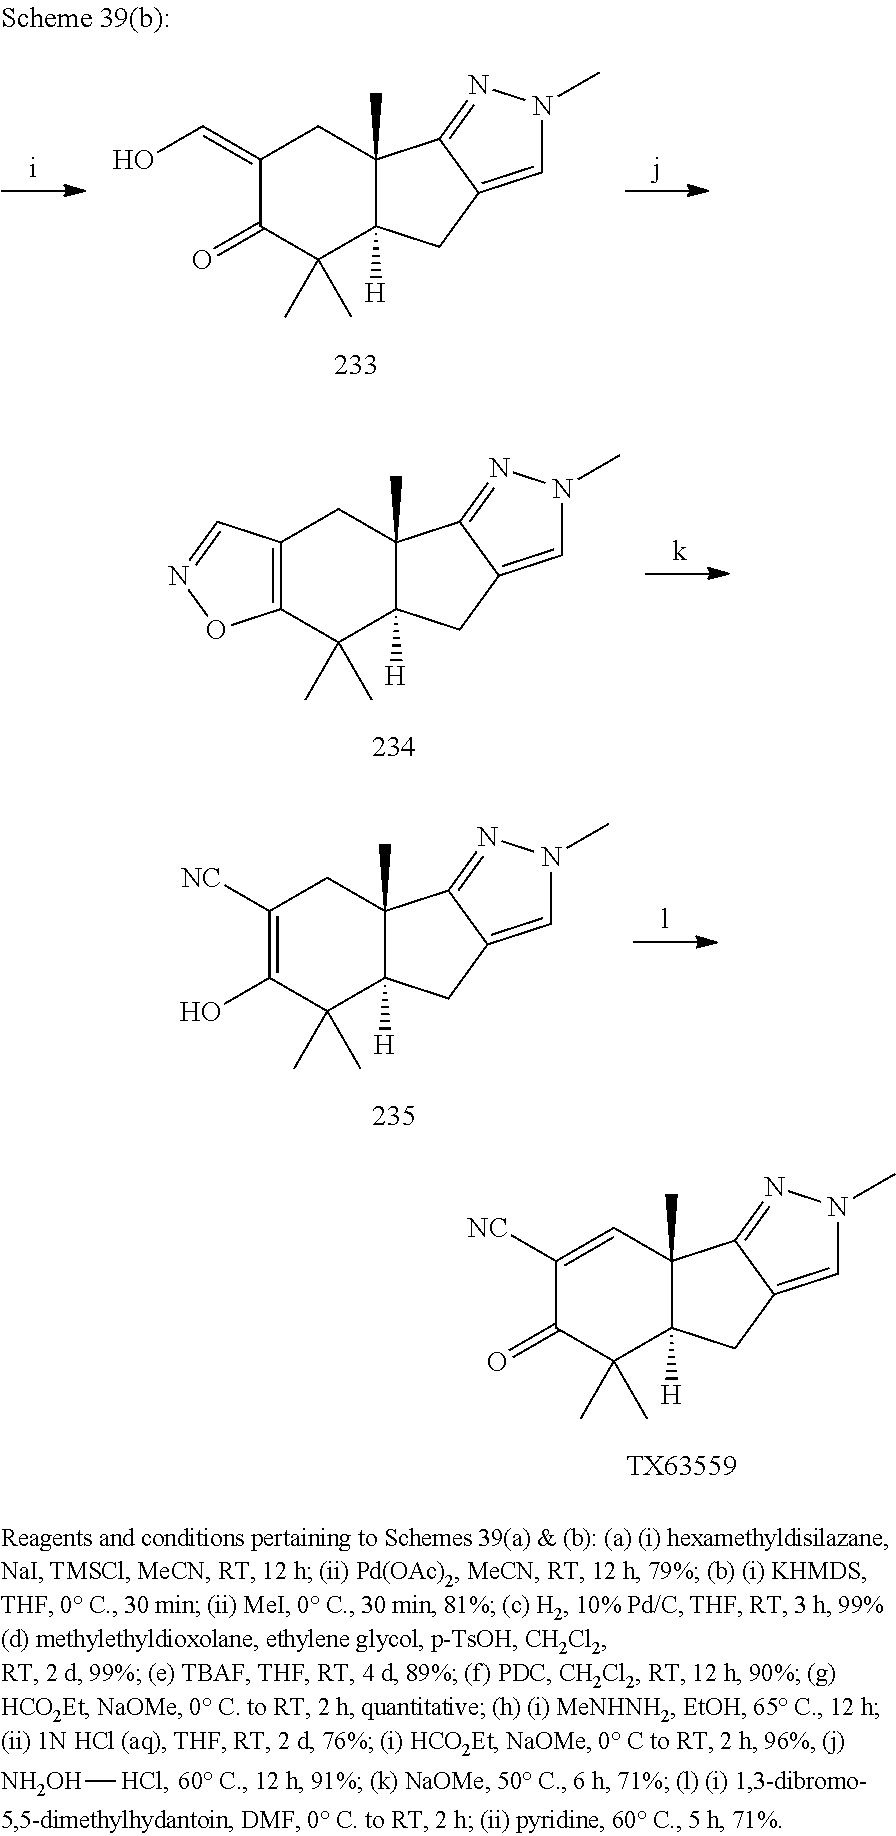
C1([NC])=CC2(C)C([H])(C(C)(C)C1=O)CC1=CN(C)N=C21.[TX63559].C1(=CO)C(=O)C(C)(C)C2([H])C(C)(C1)C1=NN(C)C=C1C2.C12=C(C(C)(C)C3([H])C(C)(C1)C1=NN(C)C=C1C3)ON=C2.C1([NC])=C(O)C(C)(C)C2([H])C(C)(C1)C1=NN(C)C=C1C2.[NH2OH][HCl]
